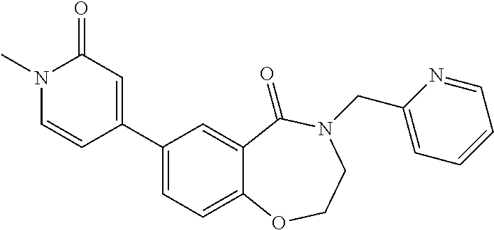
C1(C2=CC=C3C(=C2)C(=O)N(CC2=CC=CC=N2)CCO3)=CC(=O)N(C)C=C1
